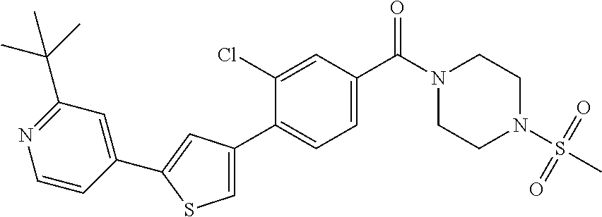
C1(C(C)(C)C)=NC=CC(C2=CC(C3=CC=C(C(N4CCN(S(C)(=O)=O)CC4)=O)C=C3Cl)=CS2)=C1
